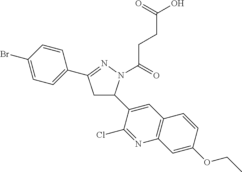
C1=CC(Br)=CC=C1C1=NN(C(CCC(=O)O)=O)C(C2=CC3=C(N=C2Cl)C=C(OCC)C=C3)C1
